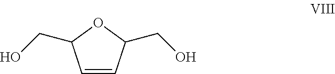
C1=CC(CO)OC1CO
